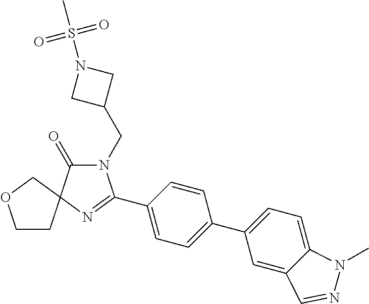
N1(CC2CN(S(C)(=O)=O)C2)C(=O)C2(N=C1C1=CC=C(C3=CC=C4C(=C3)C=NN4C)C=C1)COCC2
